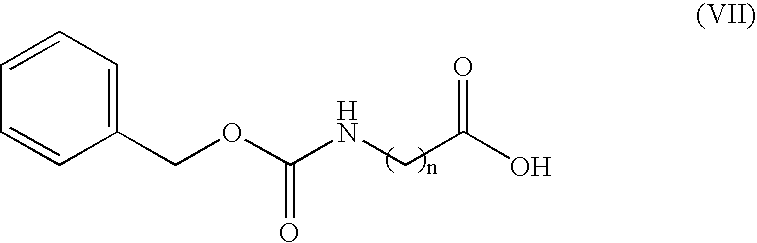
C1(COC(NCC(O)=O)=O)=CC=CC=C1
